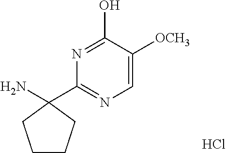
N1=C(C2(N)CCCC2)N=C(O)C([OCH3])=C1.Cl
